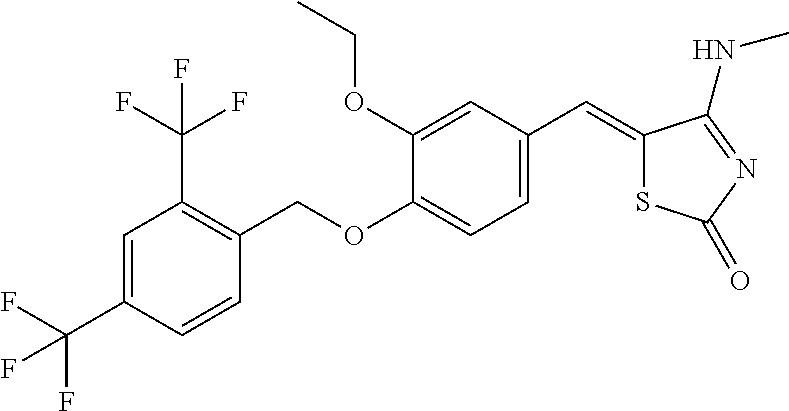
C1=C(C(F)(F)F)C=CC(COC2=CC=C(C=C3SC(=O)N=C3NC)C=C2OCC)=C1C(F)(F)F
